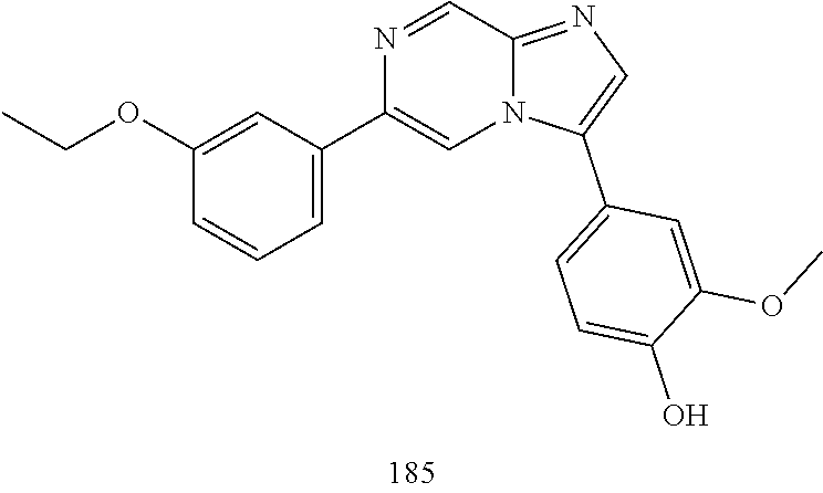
C1(OCC)=CC(C2=CN3C(=NC=C3C3=CC=C(O)C(OC)=C3)C=N2)=CC=C1
